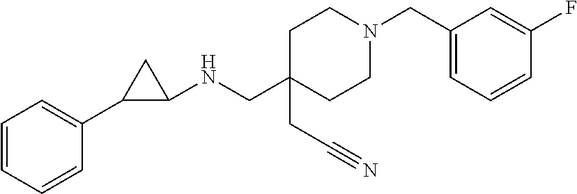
C1(C2=CC=CC=C2)C(NCC2(CC#N)CCN(CC3=CC=CC(F)=C3)CC2)C1
